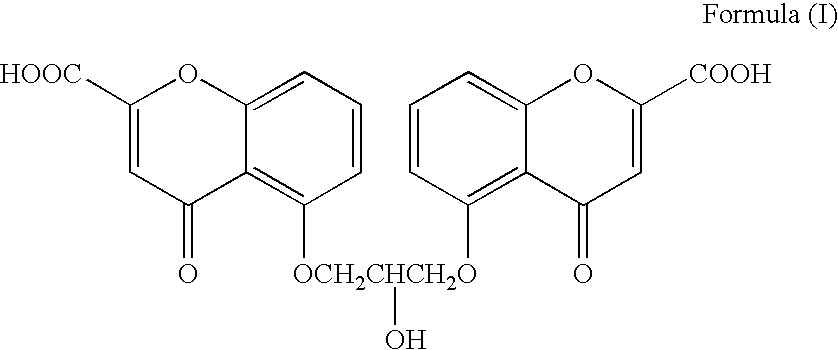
C1=CC=C2C(=C1[OCH2CHCH2O](O)C1=C3C(=CC=C1)OC([COOH])=CC3=O)C(=O)C=C([HOOC])O2
